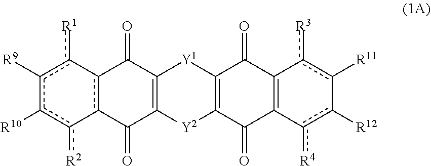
c1([R9])c([R10])c([R2])-c2c(-c1[R1])C(=O)C1=C([Y2]C3=C([Y1]1)C(=O)C1=C(C3=O)c([R4])c([R12])-c([R11])c1[R3])C2=O
